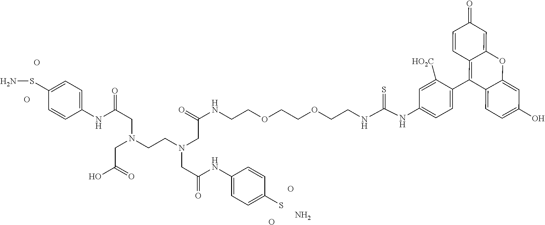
C(CNC(NC1=CC=C(C2=C3C(=CC(=O)C=C3)OC3=CC(O)=CC=C23)C([HO2C])=C1)=S)OCCOCCNC(CN(CC(NC1=CC=C(S)C=C1)=O)CCN(CC(O)=O)CC(NC1=CC=C(SN)C=C1)=O)=O.O.O.O.O.N
